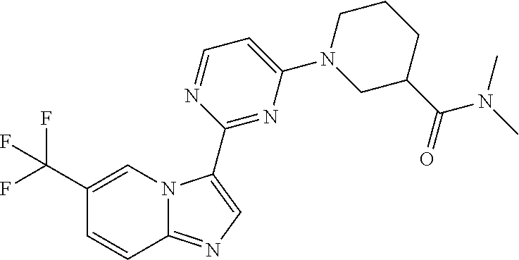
C12=NC=C(C3=NC(N4CCCC(C(N(C)C)=O)C4)=CC=N3)N1C=C(C(F)(F)F)C=C2
